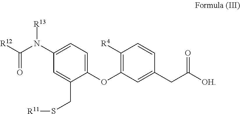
C1(OC2=C([R4])C=CC(CC(=O)[OH])=C2)=CC=C(N(C([R12])=O)[R13])C=C1CS[R11]
